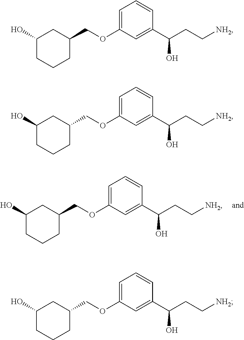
C1(O)CCCC(COC2=CC=CC(C(CC[NH2])O)=C2)C1.C1(O)CCCC(COC2=CC=CC(C(CC[NH2])O)=C2)C1.C1(O)CCCC(COC2=CC=CC(C(CC[NH2])O)=C2)C1.C1(O)CCCC(COC2=CC=CC(C(CC[NH2])O)=C2)C1
